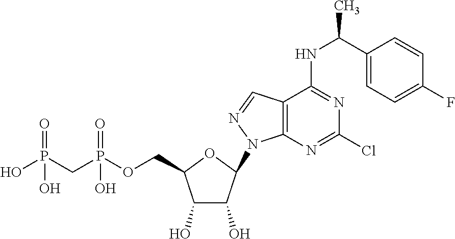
OP(CP(OCC1C(O)C(O)C(N2C3=C(C=N2)C(NC(C2=CC=C(F)C=C2)C)=NC(Cl)=N3)O1)(O)=O)(O)=O
